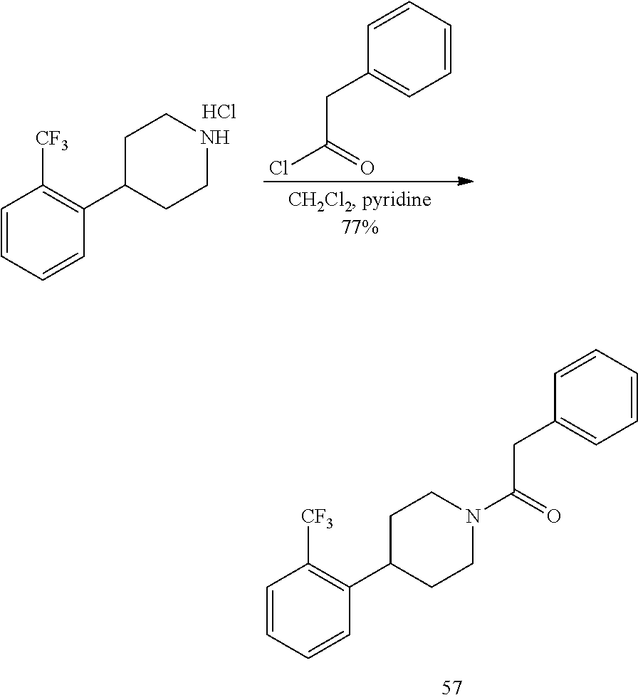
C1=CC=CC(C2CCNCC2)=C1[CF3].Cl.C1=CC(CC(Cl)=O)=CC=C1.C1=CC=CC(C2CCN(C(=O)CC3=CC=CC=C3)CC2)=C1[CF3]
